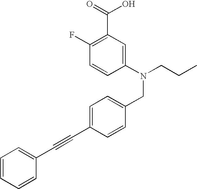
C1=CC(N(CCC)CC2=CC=C(C#CC3=CC=CC=C3)C=C2)=CC(C(O)=O)=C1F
